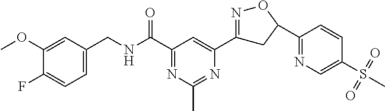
C1(OC)=CC(CNC(C2=NC(C)=NC(C3=NOC(C4=NC=C(S(C)(=O)=O)C=C4)C3)=C2)=O)=CC=C1F
